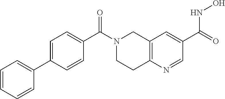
C12=C(N=CC(C(=O)NO)=C1)CCN(C(C1=CC=C(C3=CC=CC=C3)C=C1)=O)C2
